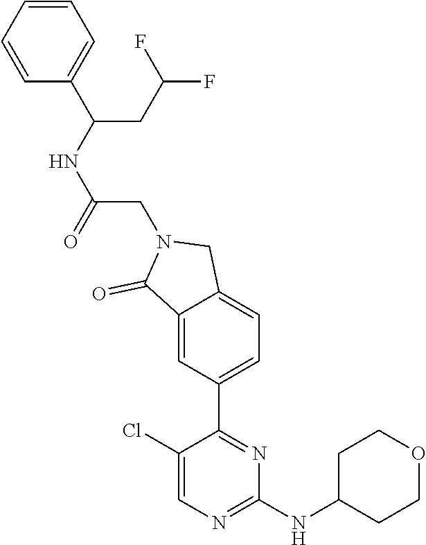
C1(NC2CCOCC2)=NC=C(Cl)C(C2=CC=C3C(=C2)C(=O)N(CC(NC(CC(F)F)C2=CC=CC=C2)=O)C3)=N1
